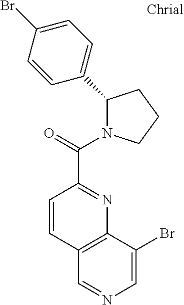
C1(C2=CC=C(Br)C=C2)N(C(=O)C2=NC3=C(C=C2)C=NC=C3Br)CCC1
